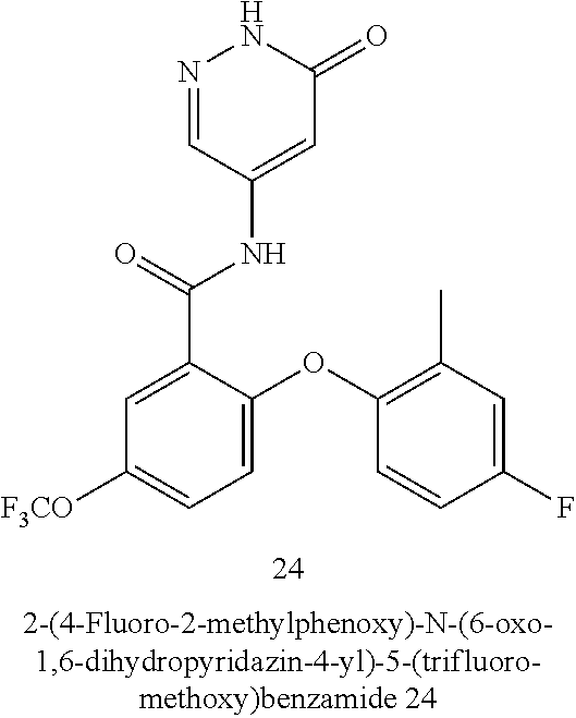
N1=CC(NC(C2=CC([F3CO])=CC=C2OC2=C(C)C=C(F)C=C2)=O)=CC(=O)N1
